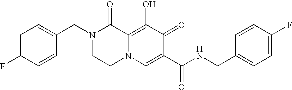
C1=C(CN2CCN3C(=C(O)C(=O)C(C(NCC4=CC=C(F)C=C4)=O)=C3)C2=O)C=CC(F)=C1
